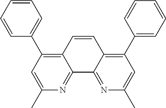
C12=C(C3=CC=CC=C3)C=C(C)N=C1C1=NC(C)=CC(C3=CC=CC=C3)=C1C=C2
